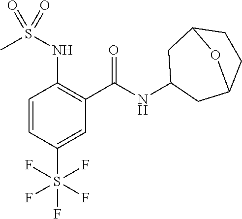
C1=CC(S(F)(F)(F)(F)F)=CC(C(=O)NC2CC3CCC(C2)O3)=C1NS(C)(=O)=O
